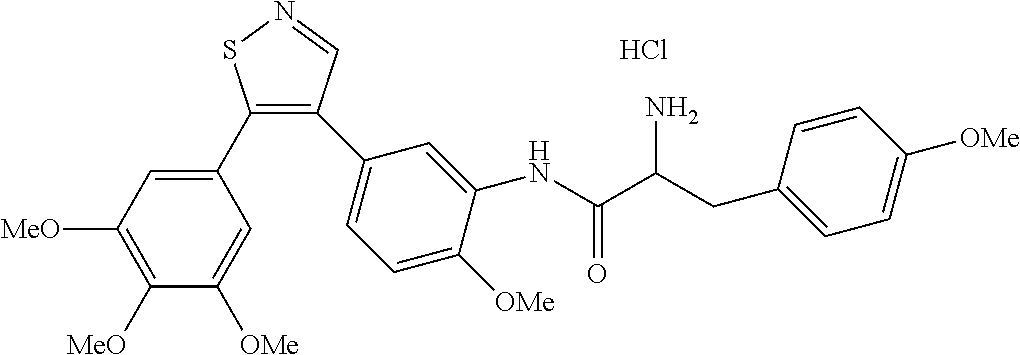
C1(C2=CC([MeO])=C([MeO])C([OMe])=C2)=C(C2=CC=C([OMe])C(NC(C(CC3=CC=C([OMe])C=C3)N)=O)=C2)C=NS1.Cl
